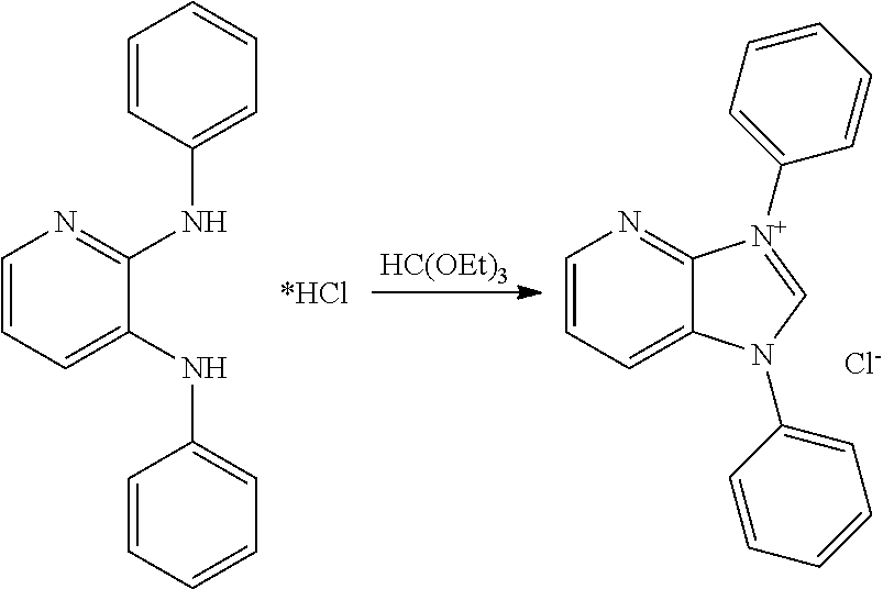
C1=CC=C(NC2=CC=CC=C2)C(NC2=CC=CC=C2)=N1.C1=CC=C2C(=N1)[N+](C1=CC=CC=C1)=CN2C1=CC=CC=C1.[HC(OEt)3].[Cl-]
